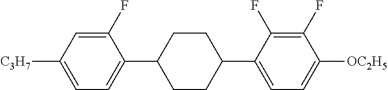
C1(F)=CC([C3H7])=CC=C1C1CCC(C2=CC=C([OC2H5])C(F)=C2F)CC1
